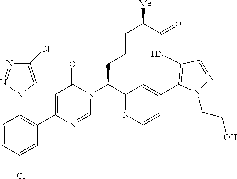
C12=NC=CC(=C1)C1=C(NC(=O)C([Me])CCCC2N2C(=O)C=C(C3=C(N4C=C(Cl)N=N4)C=CC(Cl)=C3)N=C2)C=NN1CCO
